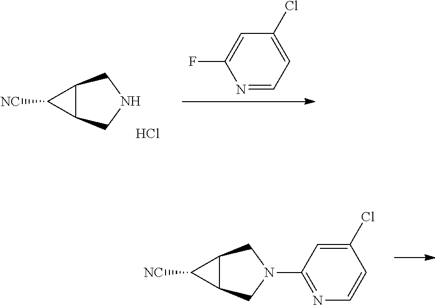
C1(F)=CC(Cl)=CC=N1.N1CC2C(C1)C2[NC].Cl.N1(C2=NC=CC(Cl)=C2)CC2C(C1)C2[NC]
